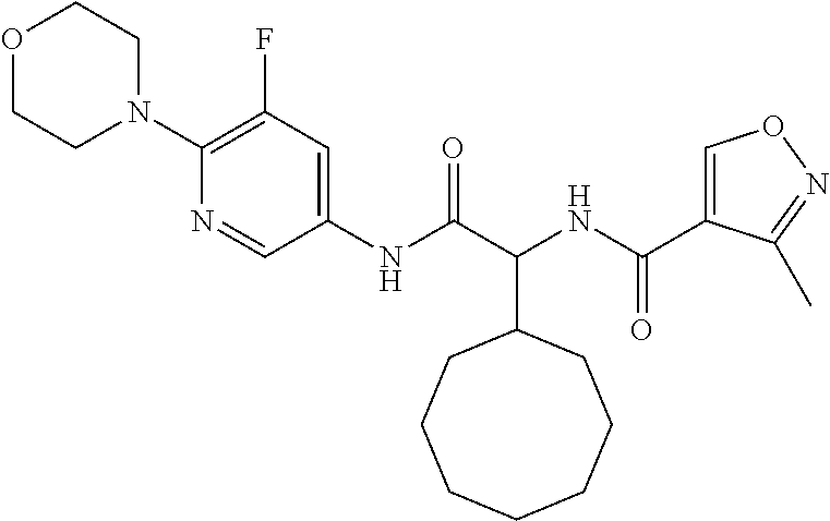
C(C1CCCCCCC1)(NC(C1=CON=C1C)=O)C(=O)NC1=CC(F)=C(N2CCOCC2)N=C1
